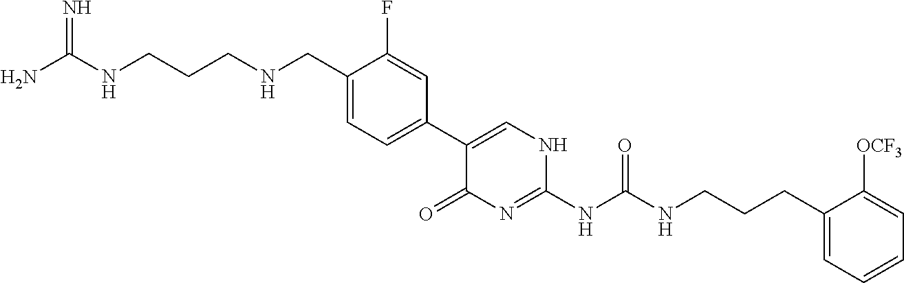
C1(C2=CC=C(CNCCCNC(N)=N)C(F)=C2)=CNC(NC(NCCCC2=CC=CC=C2[OCF3])=O)=NC1=O
